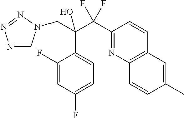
N1=CN(CC(C2=CC=C(F)C=C2F)(C(F)(F)C2=NC3=C(C=C2)C=C(C)C=C3)O)N=N1
